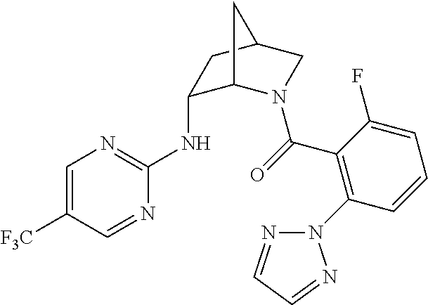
N(C1C2N(C(=O)C3=C(N4N=CC=N4)C=CC=C3F)CC(C1)C2)C1=NC=C([F3C])C=N1
